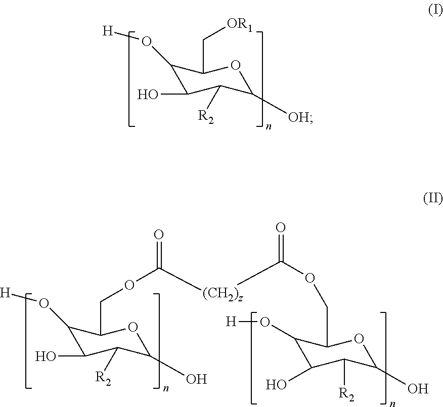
C1(O[H])C(O)C([R2])C([OH])OC1C[OR1].C1(O[H])C(O)C([R2])C(O)OC1COC([(CH2)z]C(=O)OCC1C(O[H])C(O)C([R2])C(O)O1)=O
